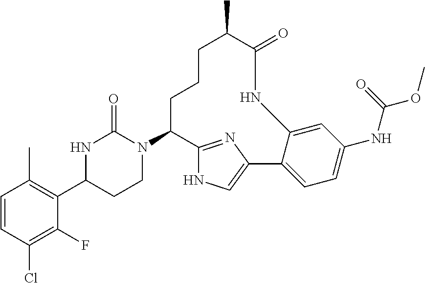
C1(C2=C(C)C=CC(Cl)=C2F)CCN(C2C3=NC(=CN3)C3=CC=C(NC(OC)=O)C=C3NC(=O)C(C)CCC2)C(=O)N1
